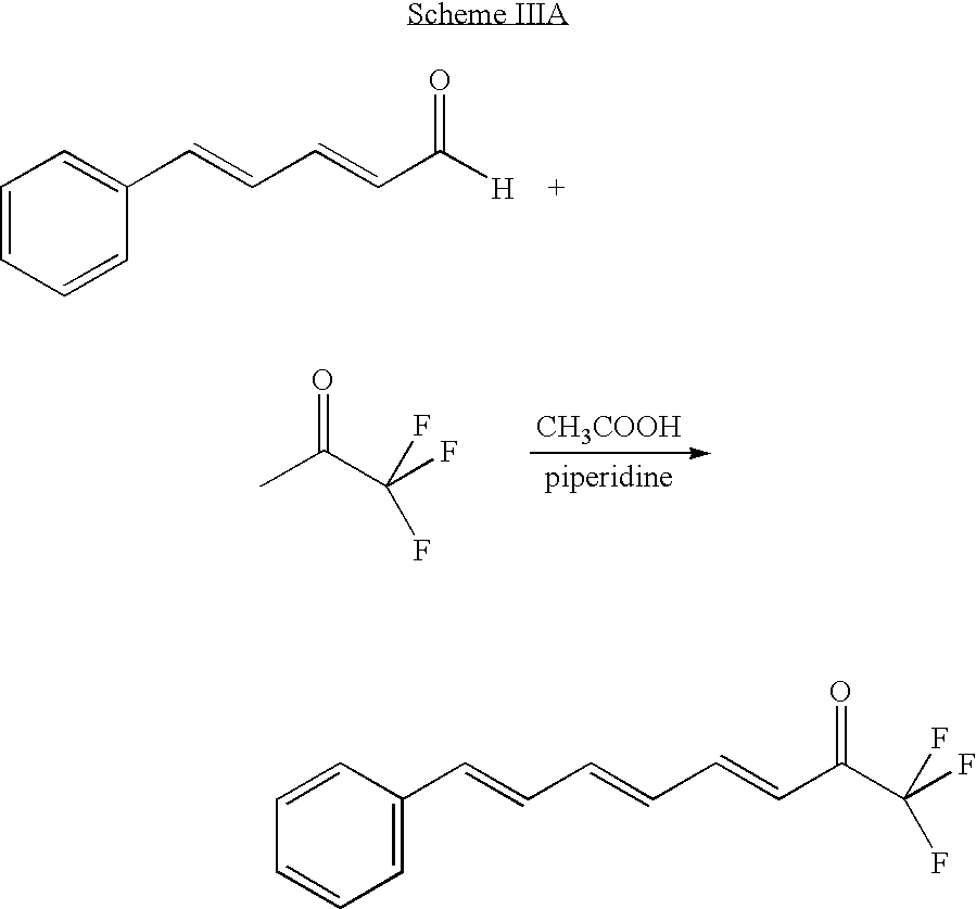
C1=CC=CC(C=CC=CC([H])=O)=C1.CC(C(F)(F)F)=O.[CH3COOH].C1=C(C=CC=CC=CC(C(F)(F)F)=O)C=CC=C1
